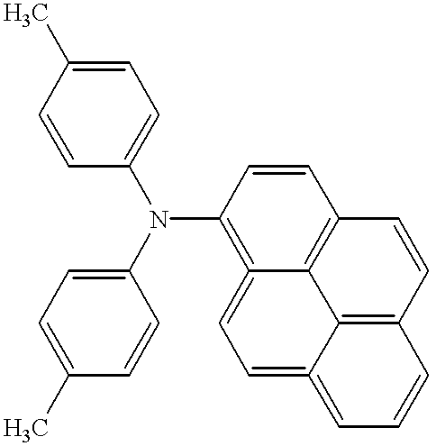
C1=CC(N(C2=CC=C(C)C=C2)C2=C3=CC=C4=CC=CC5=C4C3=C(C=C2)C=C5)=CC=C1C
